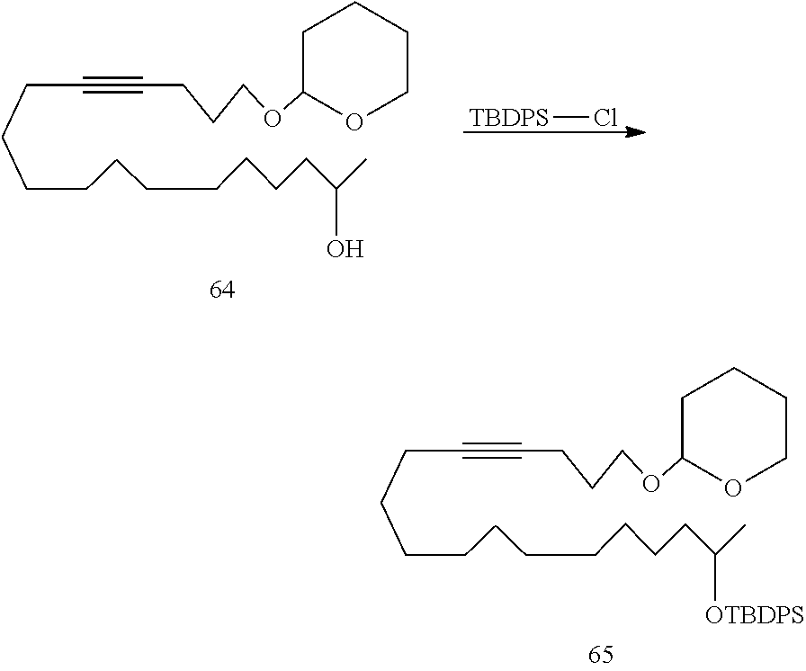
C(CCCCCCCC(C)[OTBDPS])CCC#CCCCOC1CCCCO1.C(CCCCCCCC(C)O)CCC#CCCCOC1CCCCO1.[TBDPS]Cl
